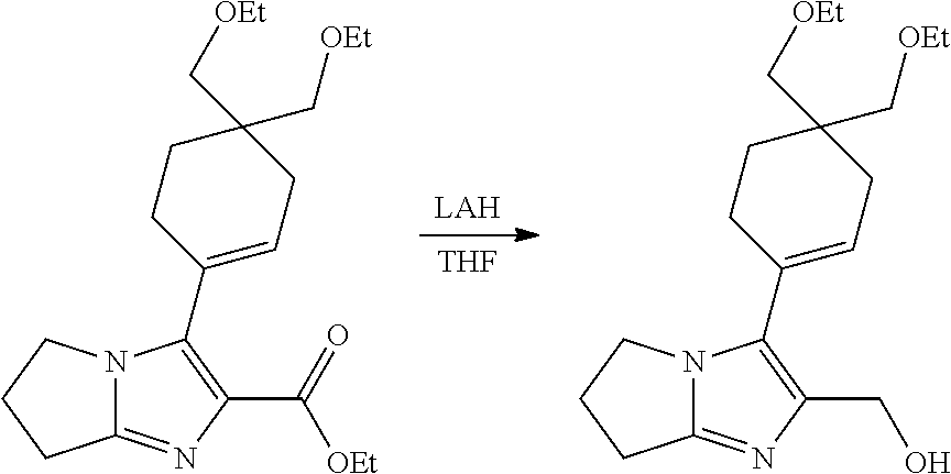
[THF].[LAH].N12C(=NC(C([OEt])=O)=C1C1=CCC(C[OEt])(C[OEt])CC1)CCC2.N12C(=NC(CO)=C1C1=CCC(C[OEt])(C[OEt])CC1)CCC2
